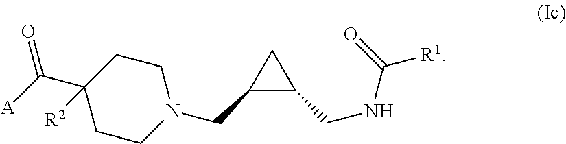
C1CN(CC2C(CNC(=O)[R1])C2)CCC1(C([A])=O)[R2]
